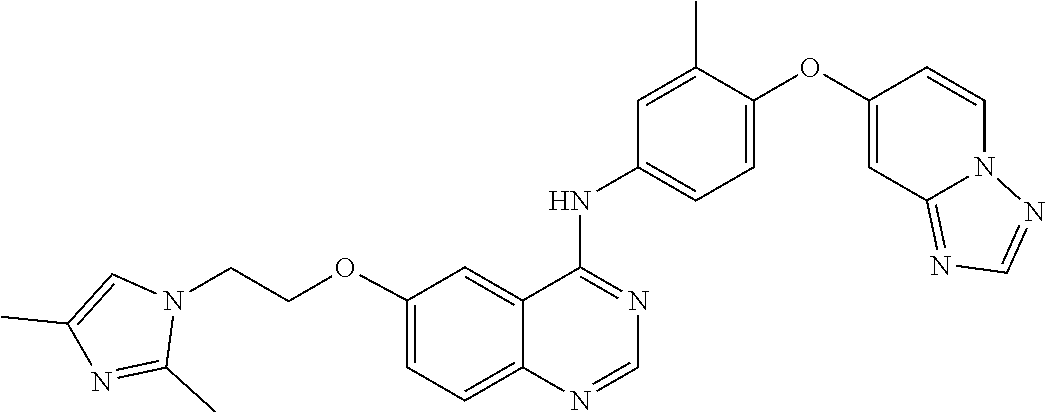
C1=C(OC2=CC3=NC=NN3C=C2)C(C)=CC(NC2=NC=NC3=CC=C(OCCN4C=C(C)N=C4C)C=C23)=C1
